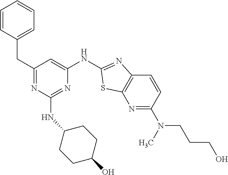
C1(CC2=CC=CC=C2)=NC(NC2CCC(O)CC2)=NC(NC2=NC3=C(N=C(N(CCCO)C)C=C3)S2)=C1
